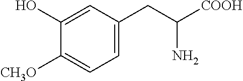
C1(O)=CC(CC([COOH])N)=CC=C1[CH3O]
